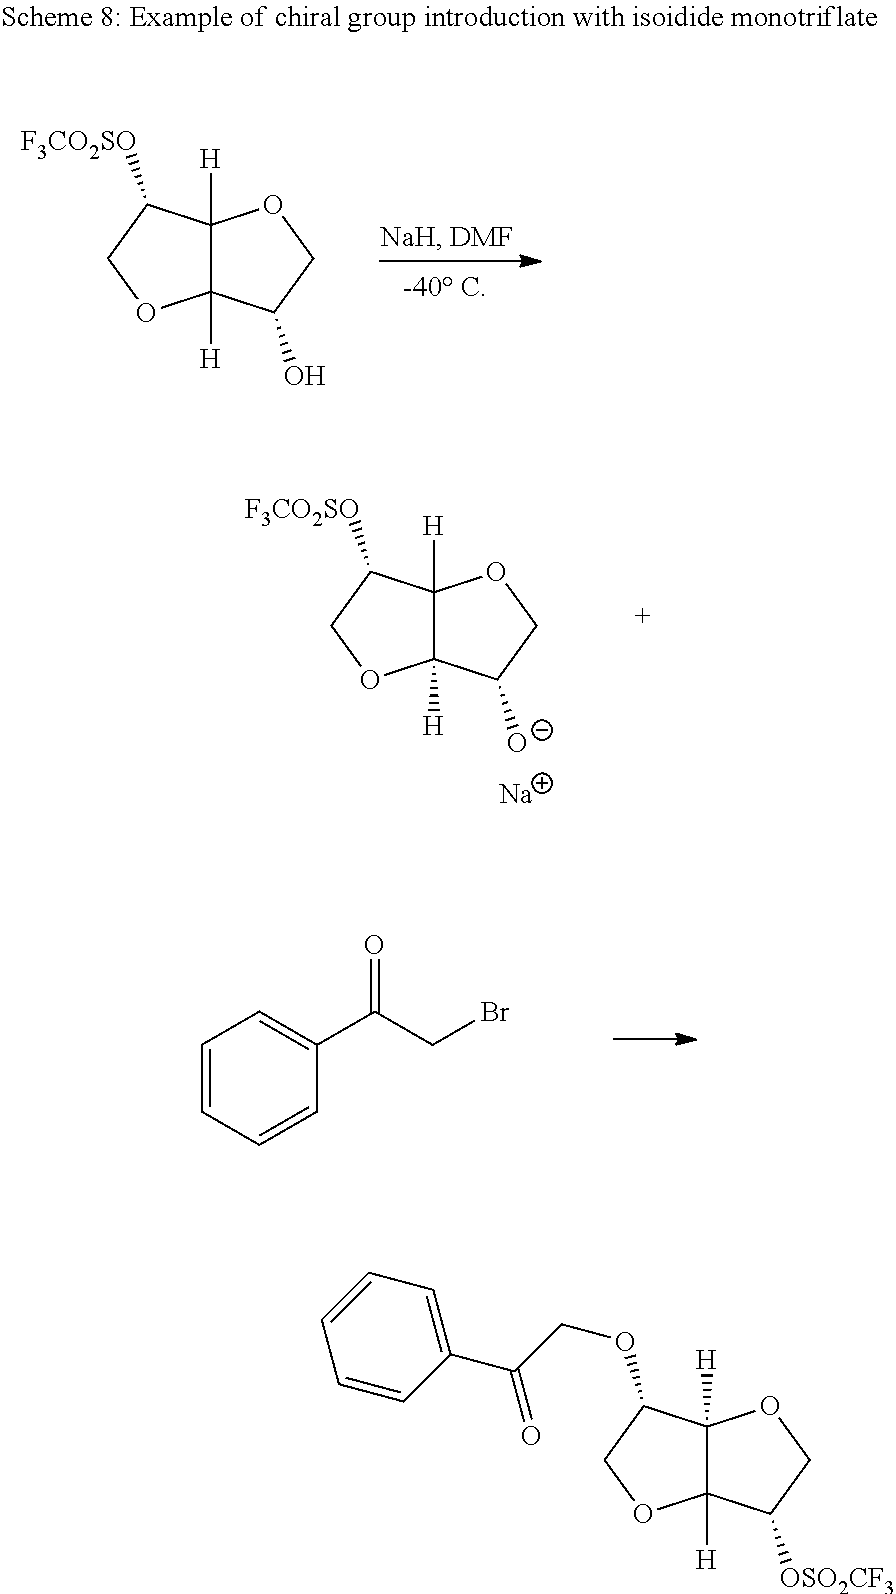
C12([H])C([H])(C(O)CO1)OCC2[F3CO2SO].C12([H])C([H])(C([O-])CO1)OCC2[F3CO2SO].[Na].C1=CC=CC(C(CBr)=O)=C1.C12([H])C([H])(C([OSO2CF3])CO1)OCC2OCC(=O)C1=CC=CC=C1
